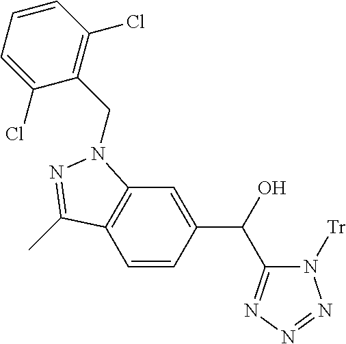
C1=CC(C(O)C2=NN=NN2[Tr])=CC2=C1C(C)=NN2CC1=C(Cl)C=CC=C1Cl
